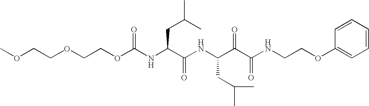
O(C(NC(C(NC(C(C(NCCOC1=CC=CC=C1)=O)=O)CC(C)C)=O)CC(C)C)=O)CCOCCOC
